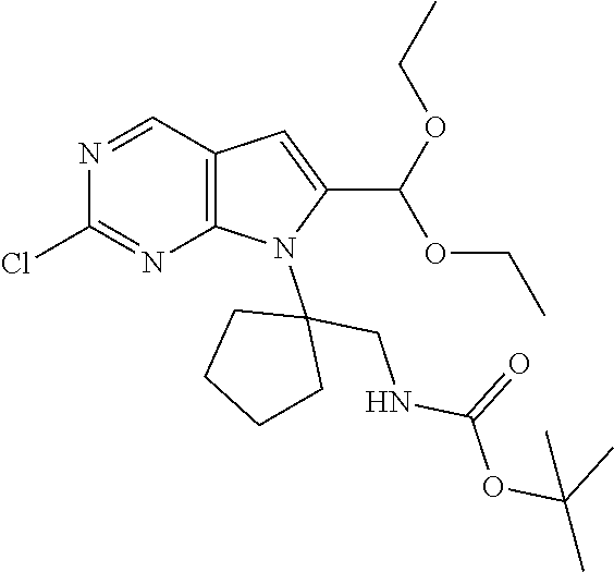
N1=CC2=C(N=C1Cl)N(C1(CNC(OC(C)(C)C)=O)CCCC1)C(C(OCC)OCC)=C2
